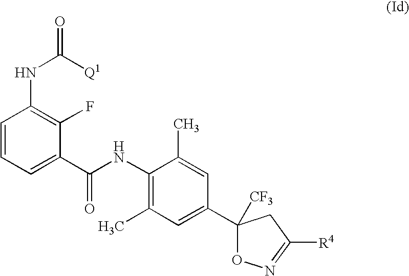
C1=CC=C(C(NC2=C(C)C=C(C3([CF3])ON=C([R4])C3)C=C2C)=O)C(F)=C1NC(=O)[Q1]
